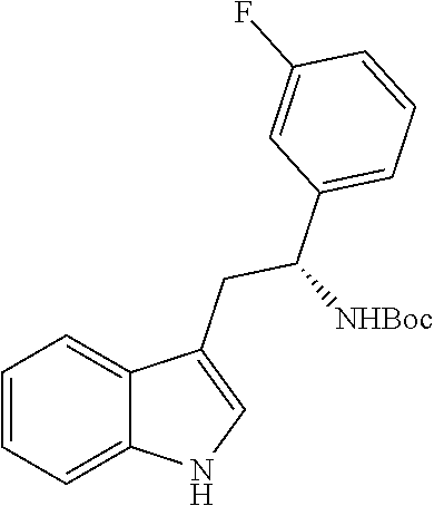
C1=CC=C2C(=C1)C(CC([NHBoc])C1=CC=CC(F)=C1)=CN2
